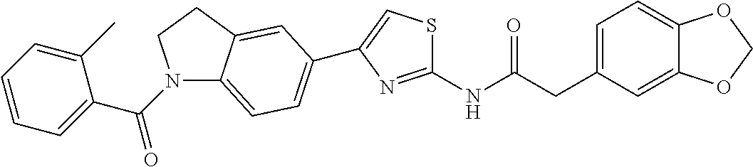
C1=C(CC(NC2=NC(C3=CC=C4C(=C3)CCN4C(C3=CC=CC=C3C)=O)=CS2)=O)C=C2C(=C1)OCO2
